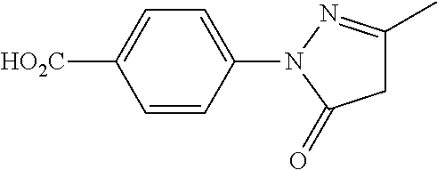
C1=C([HO2C])C=CC(N2N=C(C)CC2=O)=C1
